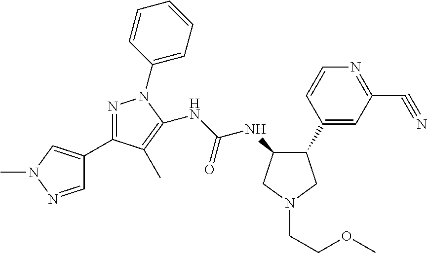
C1(C2=CC(C#N)=NC=C2)CN(CCOC)CC1NC(NC1=C(C)C(C2=CN(C)N=C2)=NN1C1=CC=CC=C1)=O
